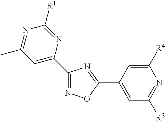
C1(C2=NOC(C3=CC([R3])=NC([R4])=C3)=N2)=CC(C)=NC([R1])=N1
